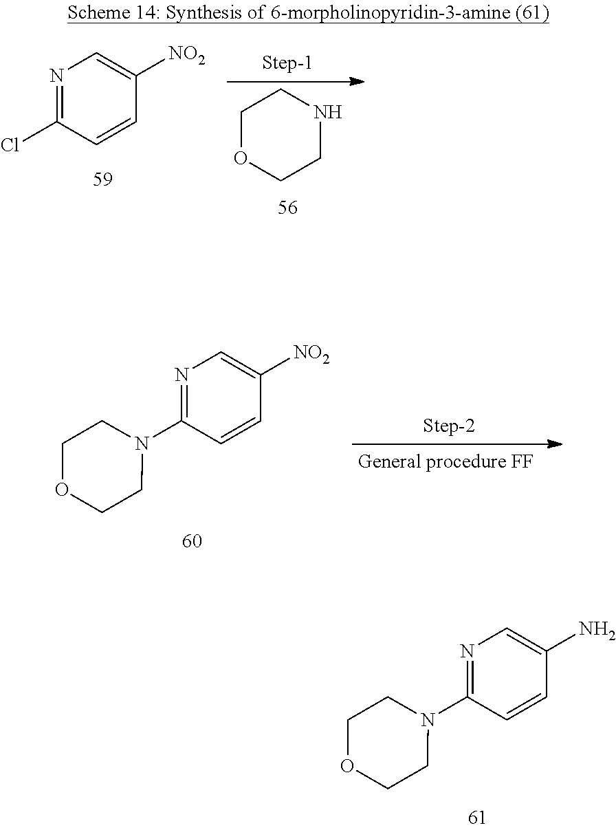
O1CCNCC1.N1=C(Cl)C=CC([NO2])=C1.N1=C(N2CCOCC2)C=CC([NO2])=C1.N1=C(N2CCOCC2)C=CC(N)=C1
